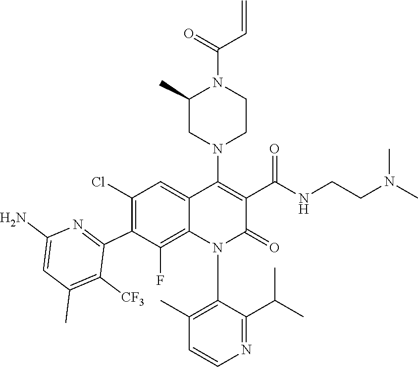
C1(N2C3=C(F)C(C4=NC(N)=CC(C)=C4[CF3])=C(Cl)C=C3C(N3CC(C)N(C(C=C)=O)CC3)=C(C(NCCN(C)C)=O)C2=O)=C(C)C=CN=C1C(C)C
